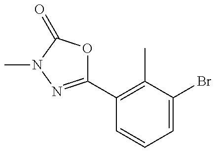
C1(C2=C(C)C(Br)=CC=C2)=NN(C)C(=O)O1
